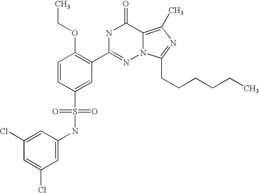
C1=CC(S(NC2=CC(Cl)=CC(Cl)=C2)(=O)=O)=CC(C2=NN3C(=C(C)N=C3CCCCCC)C(=O)N2)=C1OCC
